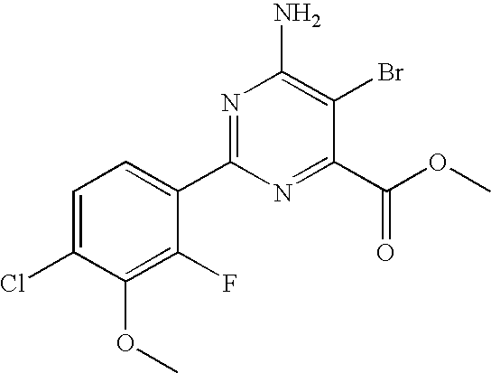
N1=C(C2=CC=C(Cl)C(OC)=C2F)N=C(C(OC)=O)C(Br)=C1N
